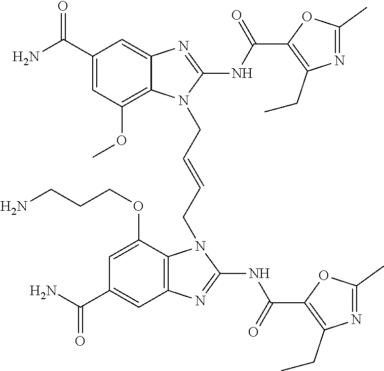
NC(C1=CC(OC)=C2C(=C1)N=C(NC(=O)C1=C(CC)N=C(C)O1)N2CC=CCN1C2=C(C=C(C(N)=O)C=C2OCCCN)N=C1NC(=O)C1=C(CC)N=C(C)O1)=O
